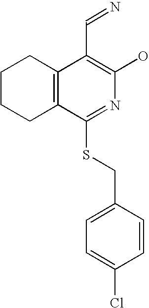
C12=C(C(C=N)=C(O)N=C1SCC1=CC=C(Cl)C=C1)CCCC2
